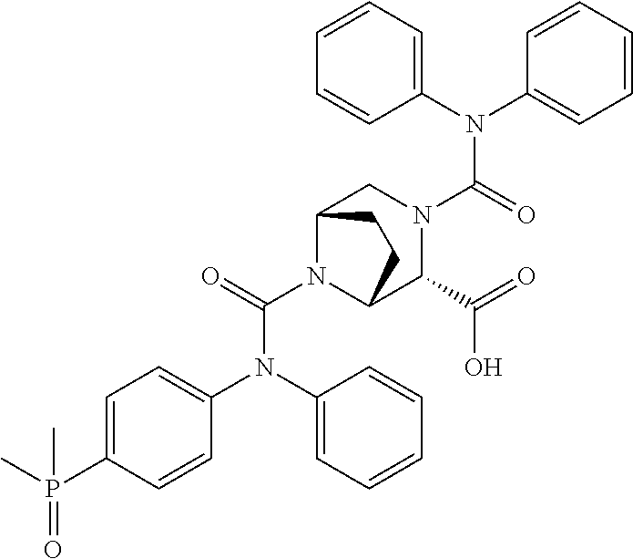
C1=CC(P(C)(=O)C)=CC=C1N(C(N1C2C(C(=O)O)N(C(N(C3=CC=CC=C3)C3=CC=CC=C3)=O)CC1CC2)=O)C1=CC=CC=C1
